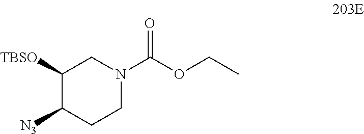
C1([TBSO])C([N3])CCN(C(OCC)=O)C1
